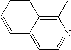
C1=CC2=C(C)N=CC=C2C=C1
